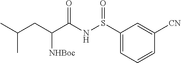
C1(S(NC(C(CC(C)C)[NHBoc])=O)=O)=CC=CC([CN])=C1
